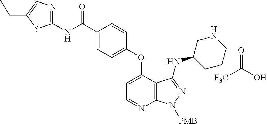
C1(NC(C2=CC=C(OC3=CC=NC4=C3C(NC3CNCCC3)=NN4[PMB])C=C2)=O)=NC=C(CC)S1.O=C(O)[F3C]
